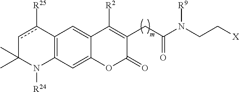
C12=C(C=C3C(=C1)C([R2])=C(CC(N(CC[X])[R9])=O)C(=O)O3)N([R24])C(C)(C)cc2[R25]
